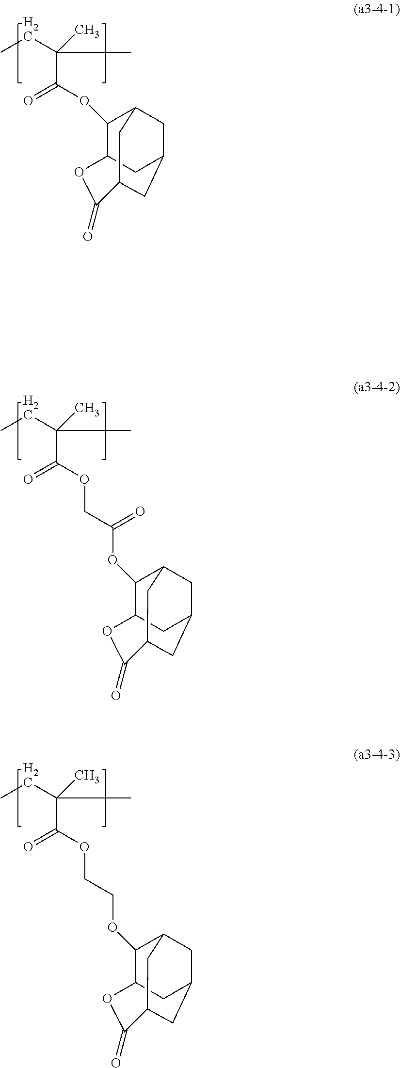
CCC(C)(C)C(OC1C2CC3CC1CC(C3)C(=O)O2)=O.CCC(C)(C)C(OCC(OC1C2CC3CC1CC(C3)C(=O)O2)=O)=O.CCC(C)(C)C(OCCOC1C2CC3CC1CC(C3)C(=O)O2)=O
